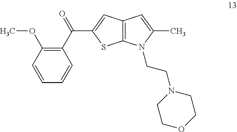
C12=C(N(CCN3CCOCC3)C(C)=C1)SC(C(C1=C(OC)C=CC=C1)=O)=C2
